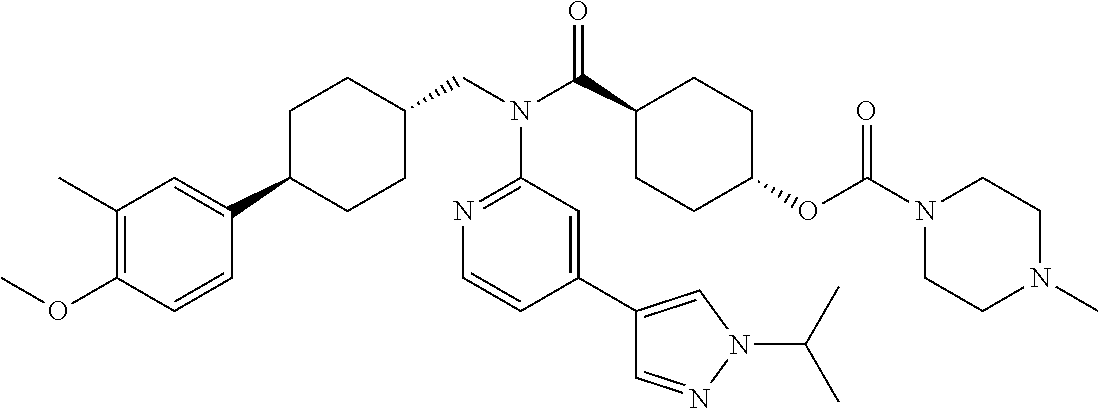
C1(C)=C(OC)C=CC(C2CCC(CN(C3=NC=CC(C4=CN(C(C)C)N=C4)=C3)C(=O)C3CCC(OC(=O)N4CCN(C)CC4)CC3)CC2)=C1
